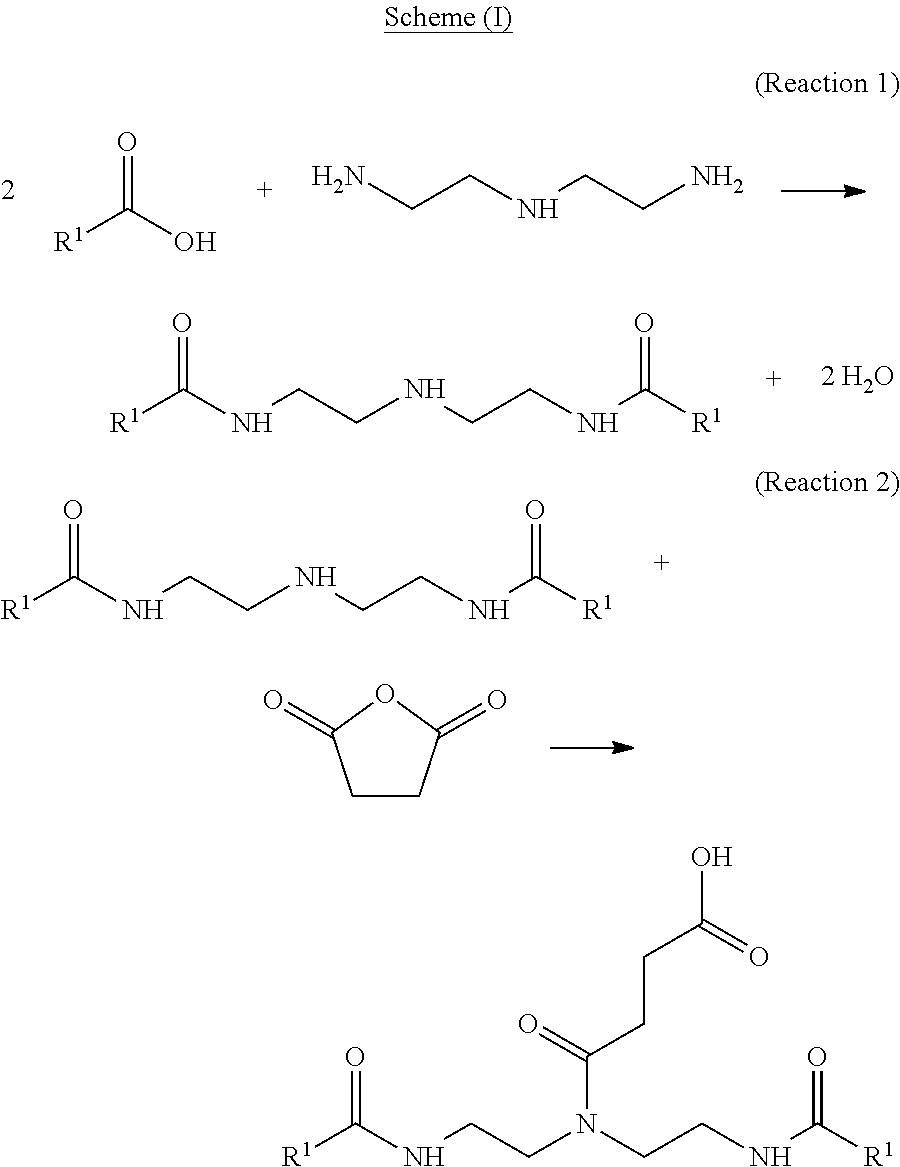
[R1]C(O)=O.C(CNCCN)N.[R1]C(NCCNCCNC([R1])=O)=O.[R1]C(NCCNCCNC([R1])=O)=O.C1CC(=O)OC1=O.[R1]C(NCCN(CCNC([R1])=O)C(=O)CCC(O)=O)=O
